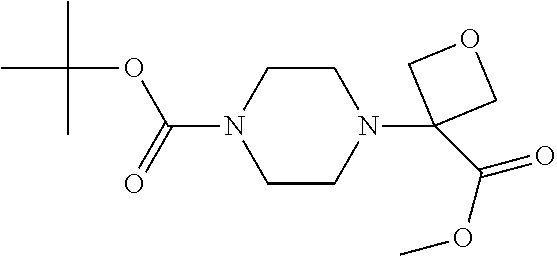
N1(C2(C(OC)=O)COC2)CCN(C(OC(C)(C)C)=O)CC1
